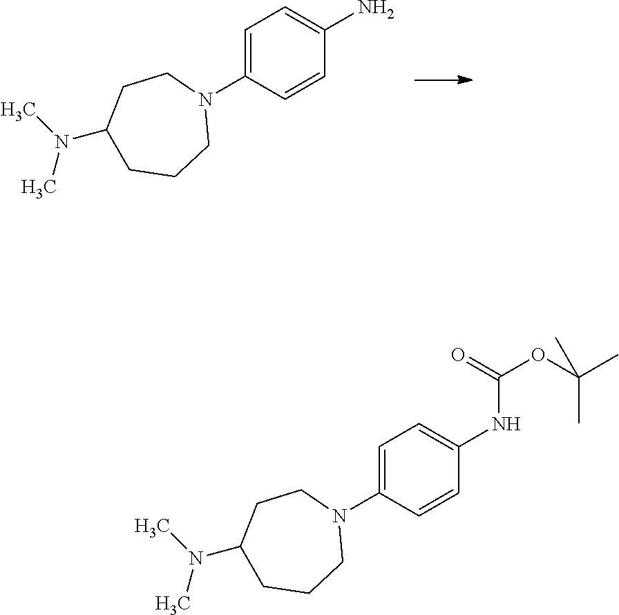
N(C1=CC=C(N2CCC(N(C)C)CCC2)C=C1)C(OC(C)(C)C)=O.NC1=CC=C(N2CCC(N(C)C)CCC2)C=C1
